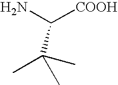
C(C([COOH])N)(C)(C)C
